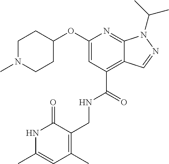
C1(OC2CCN(C)CC2)=CC(C(NCC2=C(C)C=C(C)NC2=O)=O)=C2C(=N1)N(C(C)C)N=C2
